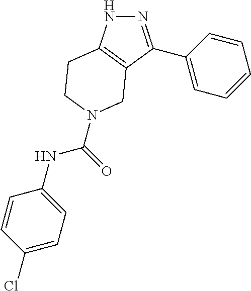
N1N=C(C2=CC=CC=C2)C2=C1CCN(C(=O)NC1=CC=C(Cl)C=C1)C2
